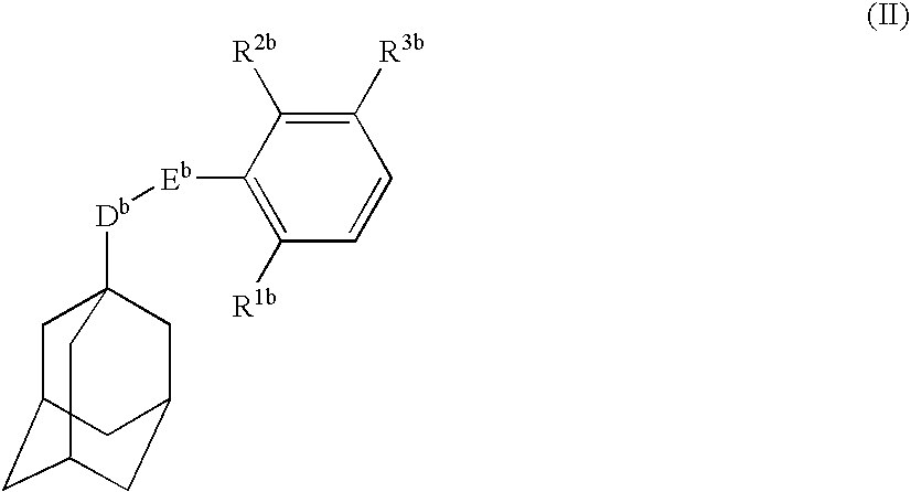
C1C2CC3CC(CC1([Db][Eb]C1=C([R1b])C=CC([R3b])=C1[R2b])C3)C2
